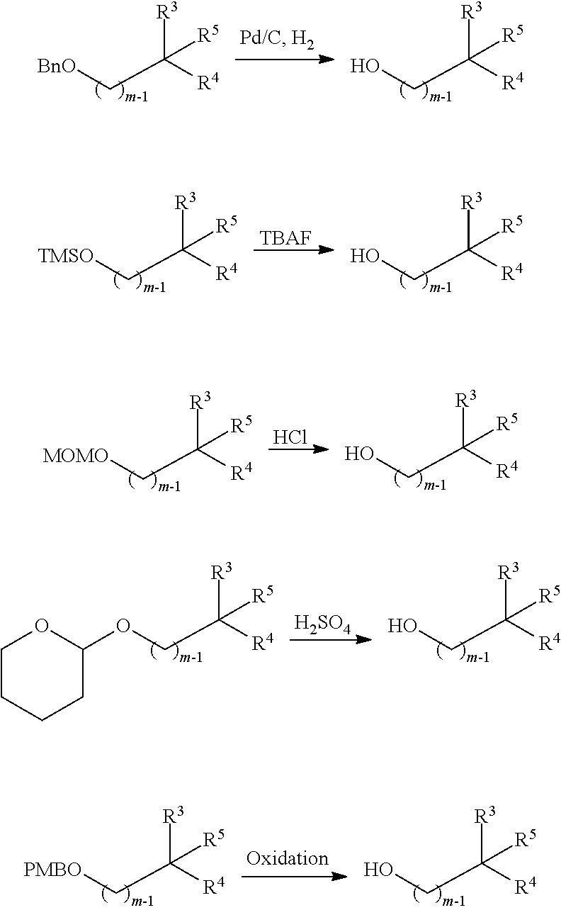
[BnO]CC([R4])([R3])[R5].OCC([R4])([R3])[R5].[TMSO]CC([R4])([R3])[R5].OCC([R4])([R3])[R5].[TBAF].[MOMO]CC([R4])([R3])[R5].OCC([R4])([R3])[R5].Cl.[H2SO4].O(CC([R4])([R3])[R5])C1OCCCC1.OCC([R4])([R3])[R5].[PMBO]CC([R4])([R3])[R5].OCC([R4])([R3])[R5]
